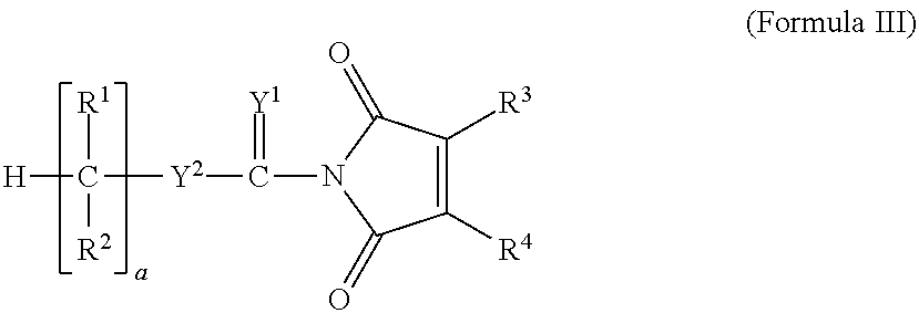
C1([R4])=C([R3])C(=O)N(C([Y2]C([H])([R1])[R2])=[Y1])C1=O
